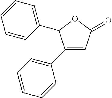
C1(C2=CC=CC=C2)=CC(=O)OC1C1=CC=CC=C1
